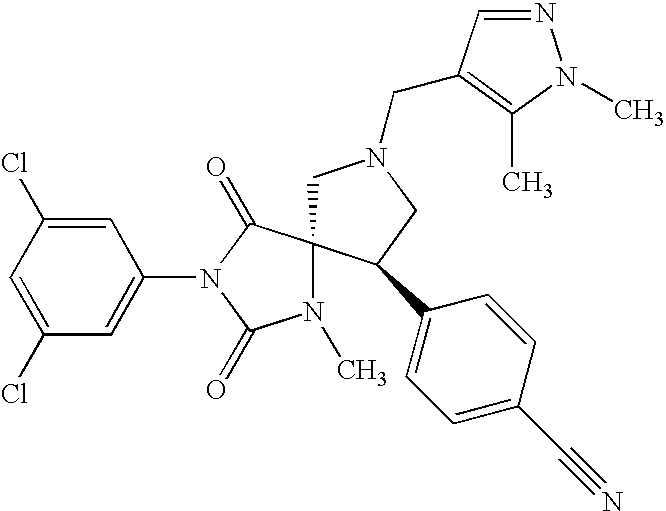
C1(Cl)=CC(Cl)=CC(N2C(=O)N(C)C3(C2=O)CN(CC2=C(C)N(C)N=C2)CC3C2=CC=C(C#N)C=C2)=C1
